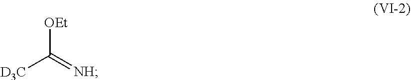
[OEt]C(=[NH])[D3C]
